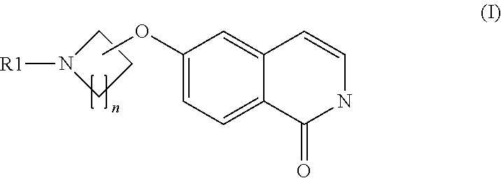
C1(OC)=CC=C2C(=C1)C=CNC2=O.C1N([R1])CC1
